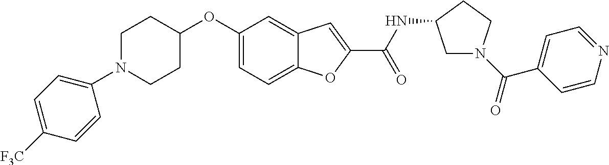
C1=C2C(=CC(OC3CCN(C4=CC=C([F3C])C=C4)CC3)=C1)C=C(C(=O)NC1CN(C(C3=CC=NC=C3)=O)CC1)O2
